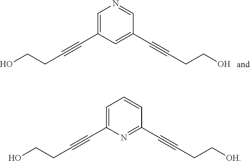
C1=C(C#CCCO)C=C(C#CCCO)C=N1.C1=C(C#CCCO)N=C(C#CCC[OH])C=C1
